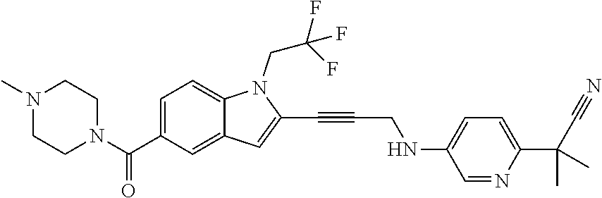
C1=C(C(=O)N2CCN(C)CC2)C=C2C(=C1)N(CC(F)(F)F)C(C#CCNC1=CC=C(C(C)(C)C#N)N=C1)=C2
